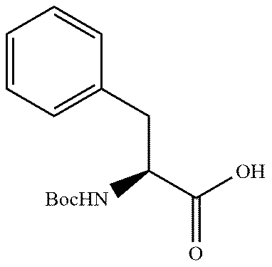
C1=CC=C(CC(C(=O)O)[BocHN])C=C1
